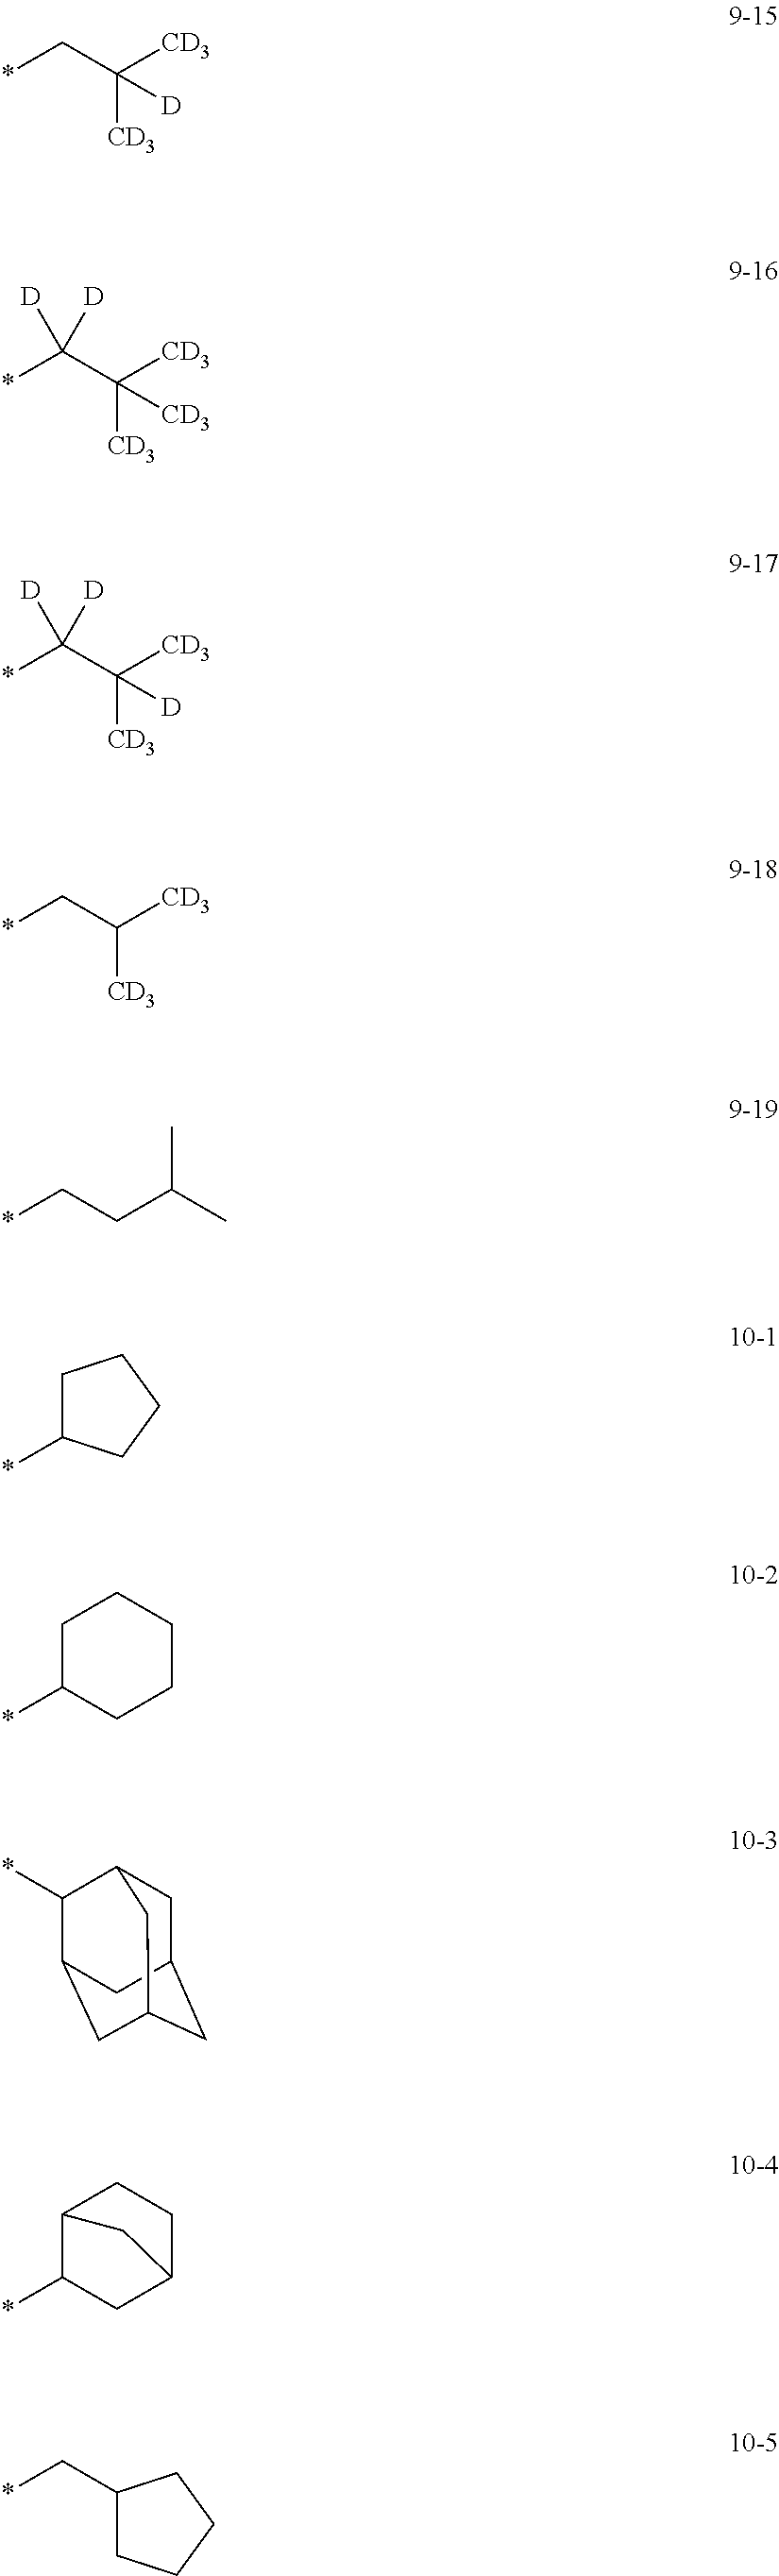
*CC([CD3])([CD3])[D].*C(C([CD3])([CD3])[CD3])([D])[D].*C(C([CD3])([CD3])[D])([D])[D].*CC([CD3])[CD3].*CCC(C)C.*C1CCCC1.*C1CCCCC1.C1C2CC3CC(C(*)C1C3)C2.*C1C2CCC(C1)C2.C1(C*)CCCC1
